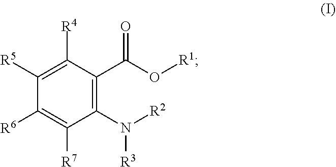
C1(N([R2])[R3])=C(C(O[R1])=O)C([R4])=C([R5])C([R6])=C1[R7]
